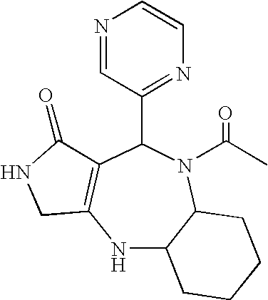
N1C2C(N(C(C)=O)C(C3=NC=CN=C3)C3=C1CNC3=O)CCCC2
